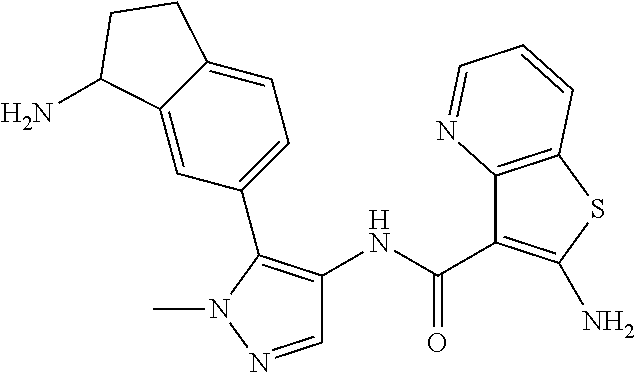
C1=NN(C)C(C2=CC=C3C(=C2)C(N)CC3)=C1NC(C1=C(N)SC2=C1N=CC=C2)=O
